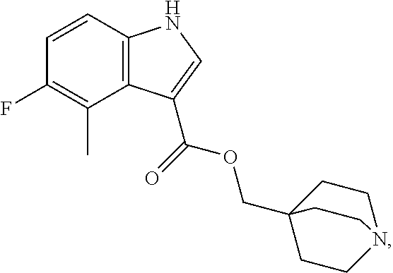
C12=C(C=CC(F)=C1C)NC=C2C(OCC12CCN(CC1)CC2)=O
